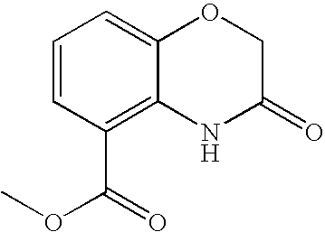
C1=CC(C(=O)OC)=C2C(=C1)OCC(=O)N2
